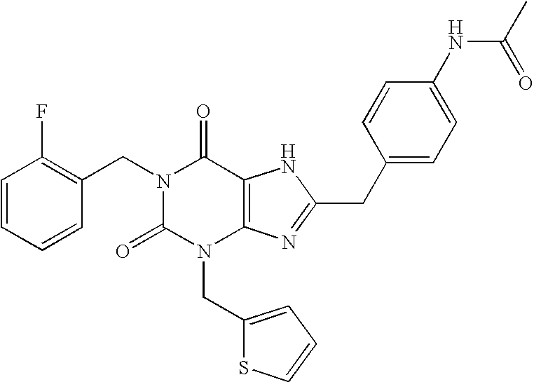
C1=CC=CC(CN2C(=O)N(CC3=CC=CS3)C3=C(C2=O)NC(CC2=CC=C(NC(C)=O)C=C2)=N3)=C1F
